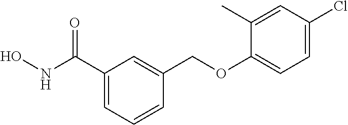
C1(C(NO)=O)=CC=CC(COC2=CC=C(Cl)C=C2C)=C1
